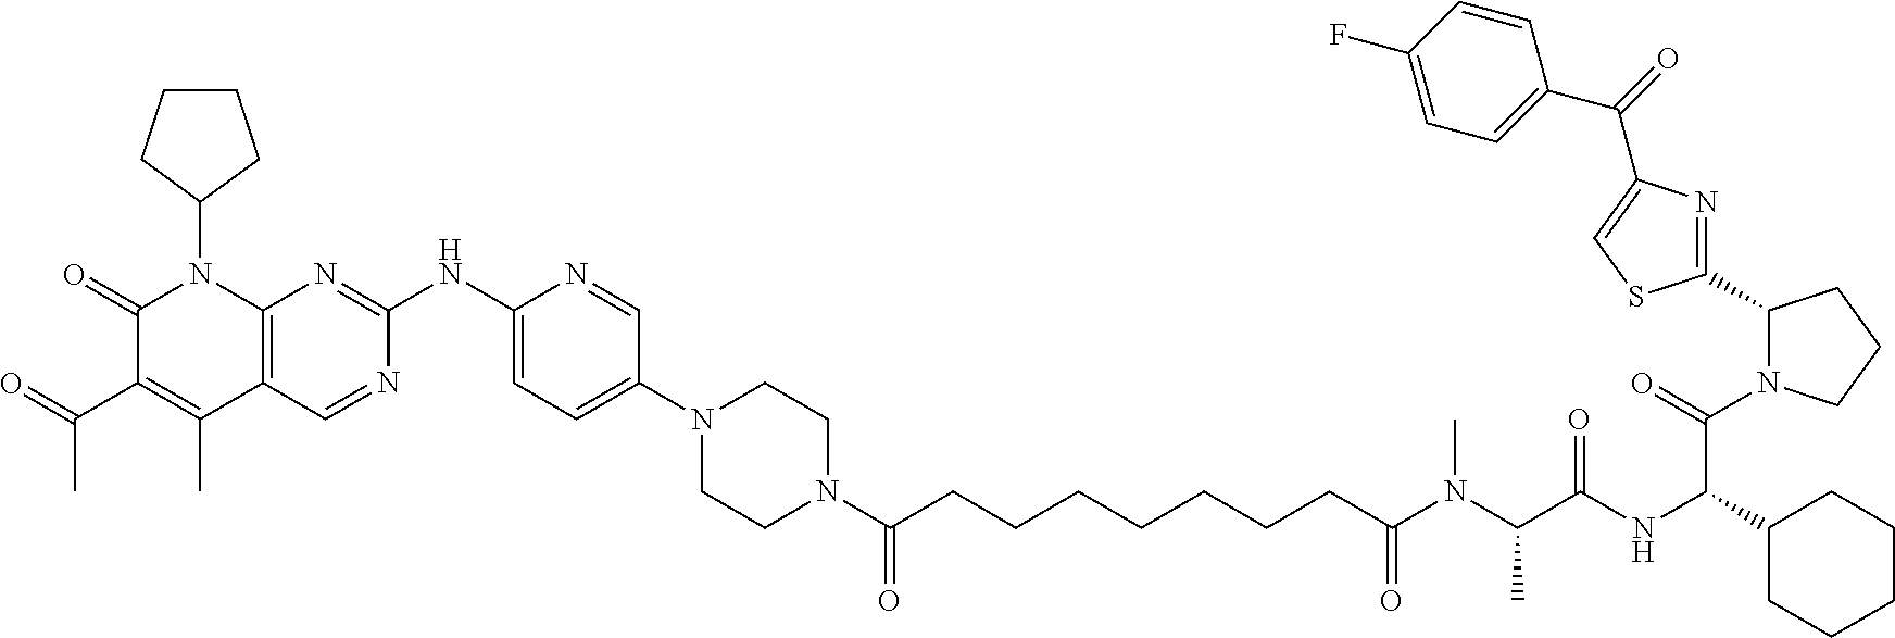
C1(=O)C(C(C)=O)=C(C)C2=C(N1C1CCCC1)N=C(NC1=CC=C(N3CCN(C(CCCCCCCC(N(C(C(NC(C4CCCCC4)C(N4C(C5=NC(C(=O)C6=CC=C(F)C=C6)=CS5)CCC4)=O)=O)C)C)=O)=O)CC3)C=N1)N=C2
